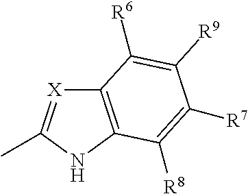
CC1=[X]C2=C(N1)C([R8])=C([R7])C([R9])=C2[R6]
